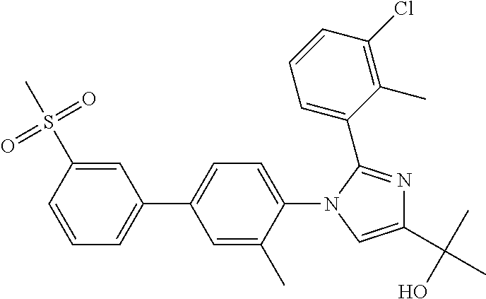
C1=CC(S(C)(=O)=O)=CC(C2=CC=C(N3C(C4=CC=CC(Cl)=C4C)=NC(C(C)(O)C)=C3)C(C)=C2)=C1
